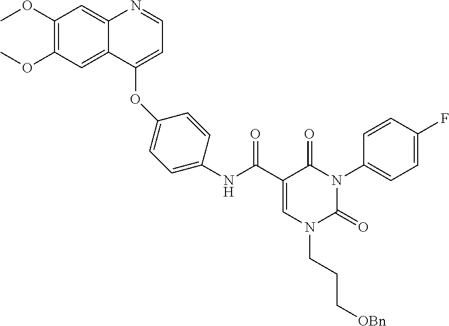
C1(OC)=C(OC)C=C2C(=C1)N=CC=C2OC1=CC=C(NC(C2=CN(CCC[OBn])C(=O)N(C3=CC=C(F)C=C3)C2=O)=O)C=C1
